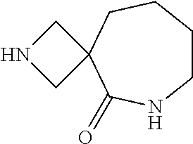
C1CCCC2(C(=O)N1)CNC2
